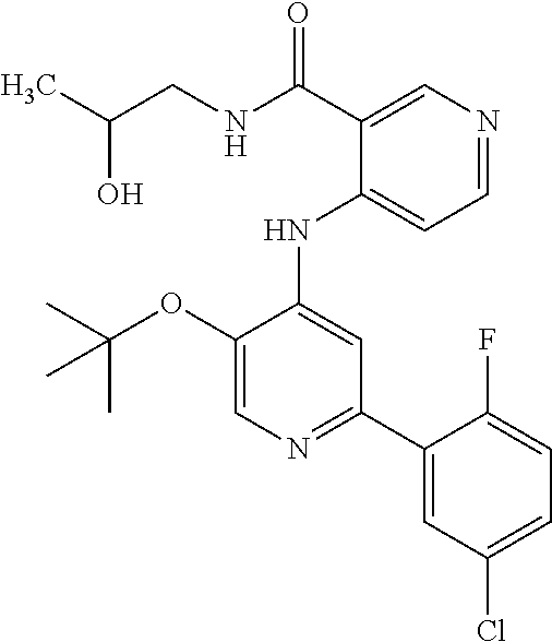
O(C1=CN=C(C2=CC(Cl)=CC=C2F)C=C1NC1=CC=NC=C1C(=O)NCC(O)C)C(C)(C)C
